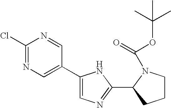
C1(Cl)=NC=C(C2=CN=C(C3N(C(OC(C)(C)C)=O)CCC3)N2)C=N1
